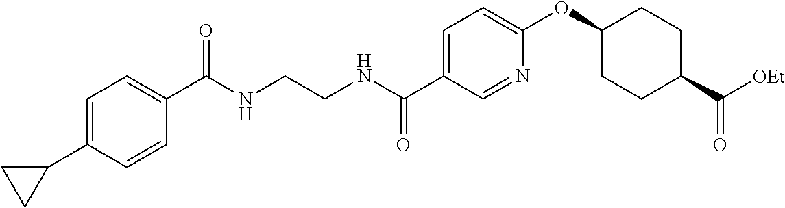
C1=C(C(NCCNC(C2=CC=C(C3CC3)C=C2)=O)=O)C=NC(OC2CCC(C([OEt])=O)CC2)=C1
